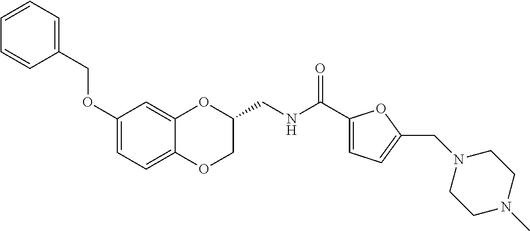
C1(OCC2=CC=CC=C2)=CC=C2C(=C1)OC(CNC(C1=CC=C(CN3CCN(C)CC3)O1)=O)CO2
